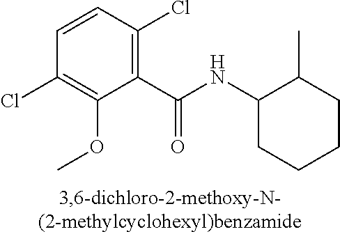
C1=CC(Cl)=C(OC)C(C(NC2CCCCC2C)=O)=C1Cl
